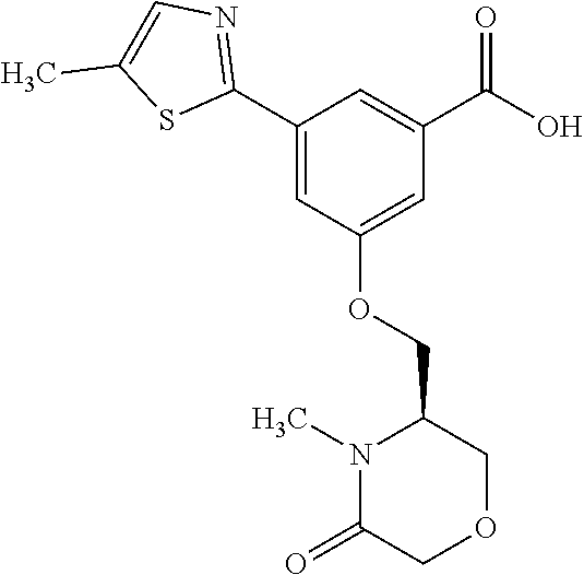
C1(C2=NC=C(C)S2)=CC(OCC2N(C)C(=O)COC2)=CC(C(O)=O)=C1
